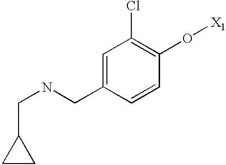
C(NCC1=CC(Cl)=C(O[X1])C=C1)C1CC1
